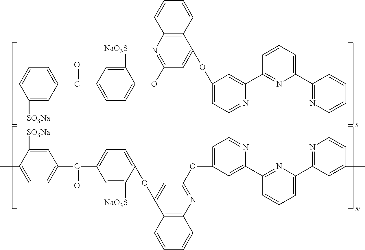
C1=C(C)C([SO3Na])=CC(C(=O)C2=CC=C(OC3=NC4=C(C(OC5=CC=NC(C6=NC(C7=NC=CC(C)=C7)=CC=C6)=C5)=C3)C=CC=C4)C([NaO3S])=C2)=C1.C1(OC2=NC3=C(C(OC4=CC=C(C(C5=CC=C(C)C([SO3Na])=C5)=O)C=C4[NaO3S])=C2)C=CC=C3)=CC=NC(C2=NC(C3=NC=CC(C)=C3)=CC=C2)=C1
